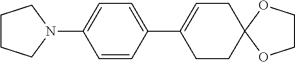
C1=C(N2CCCC2)C=CC(C2=CCC3(CC2)OCCO3)=C1
